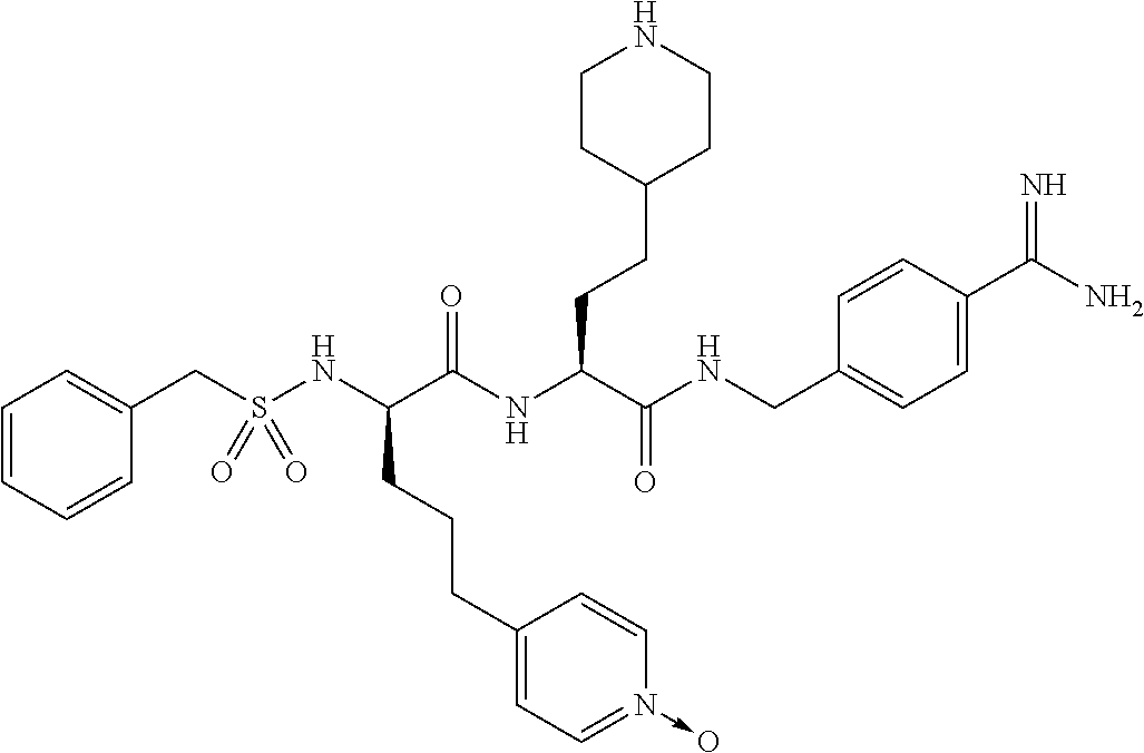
C1=CC=CC(CS(NC(C(NC(C(=O)NCC2=CC=C(C(=N)N)C=C2)CCC2CCNCC2)=O)CCCC2=CC=N(->O)C=C2)(=O)=O)=C1
